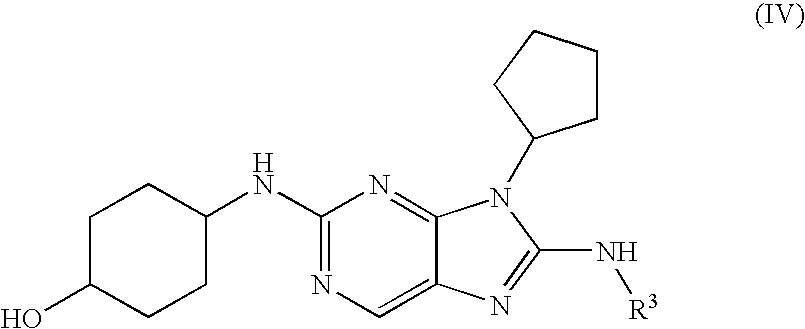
C1C(O)CCC(NC2=NC=C3C(=N2)N(C2CCCC2)C(N[R3])=N3)C1
